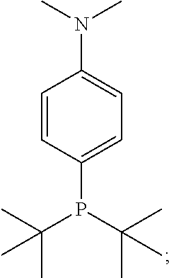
C1=CC(P(C(C)(C)C)C(C)(C)C)=CC=C1N(C)C
